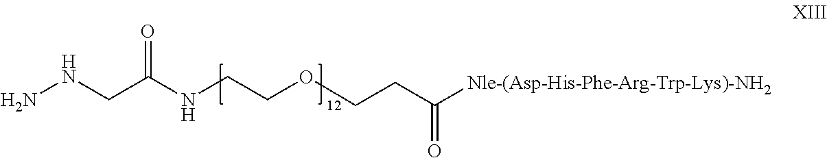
O=C(NCCOCCC([Nle-(Asp-His-Phe-Arg-Trp-Lys)-NH2])=O)CNN
